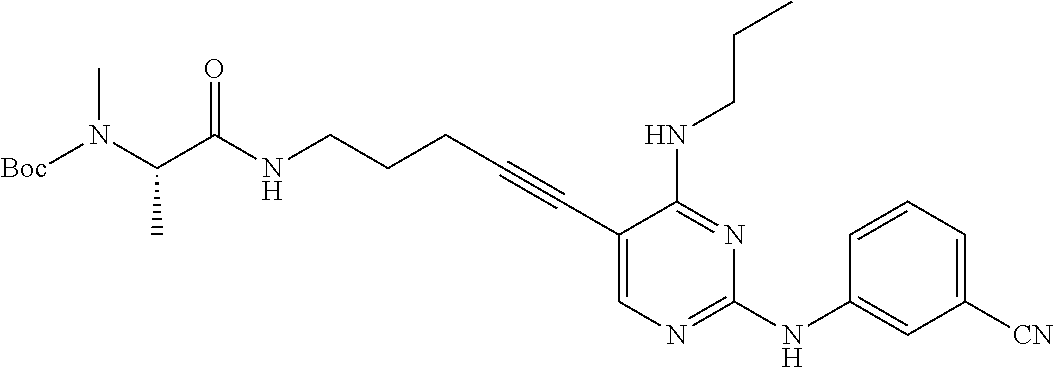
N(CCCC#CC1=CN=C(NC2=CC([CN])=CC=C2)N=C1NCCC)C(C(N([Boc])C)C)=O
